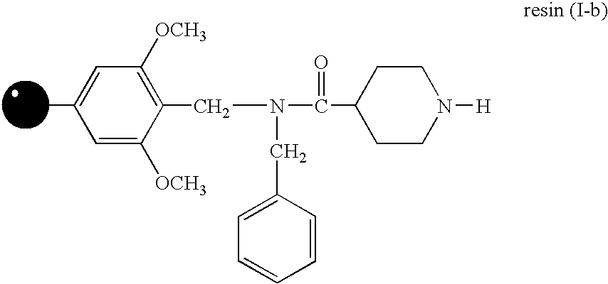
CC1=CC([OCH3])=C(CN(CC2=CC=CC=C2)C(=O)C2CCN([H])CC2)C([OCH3])=C1
